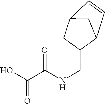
C1=CC2C(CNC(C(O)=O)=O)CC1C2
